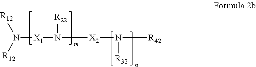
N([X1]N([R22])[X2]N([R32])[R42])([R12])[R12]
